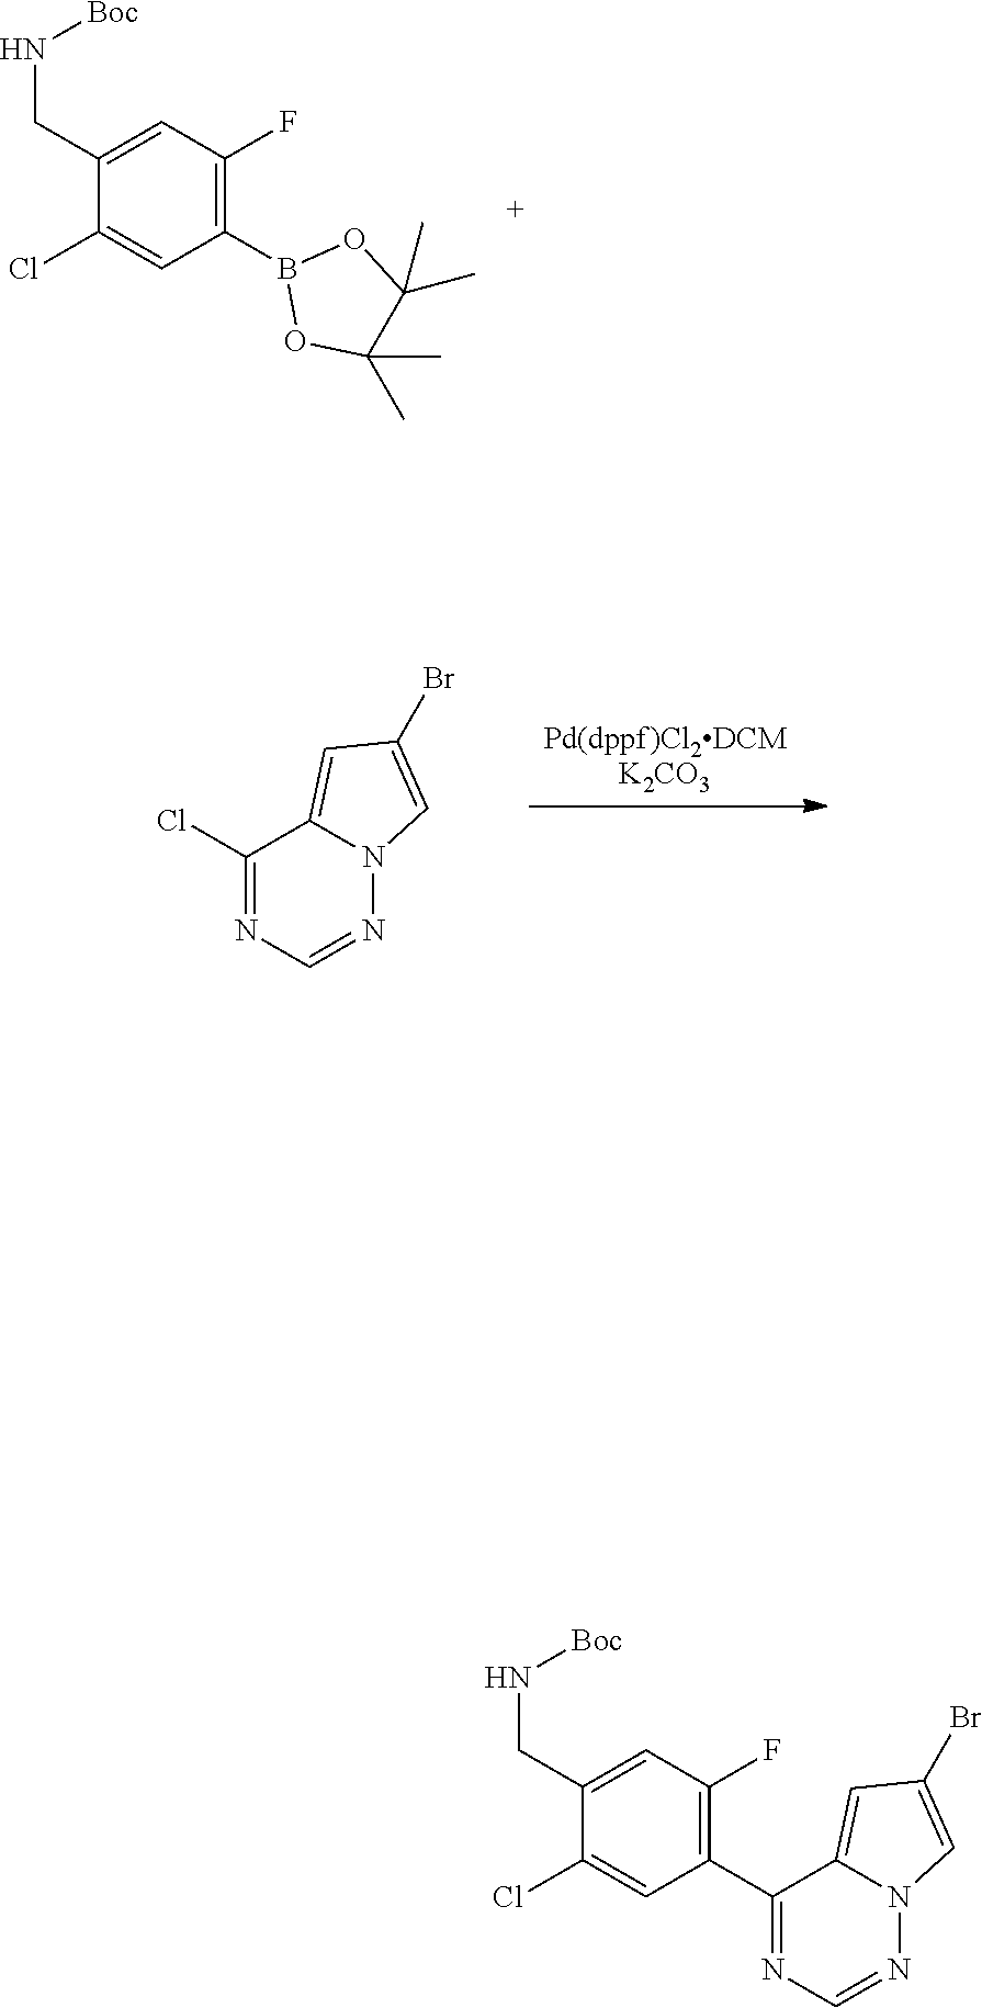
O1B(C2=C(F)C=C(CN[Boc])C(Cl)=C2)OC(C)(C)C1(C)C.[Pd(dppf)Cl2DCMK2CO3].N12N=CN=C(Cl)C1=CC(Br)=C2.N12N=CN=C(C3=C(F)C=C(CN[Boc])C(Cl)=C3)C1=CC(Br)=C2
